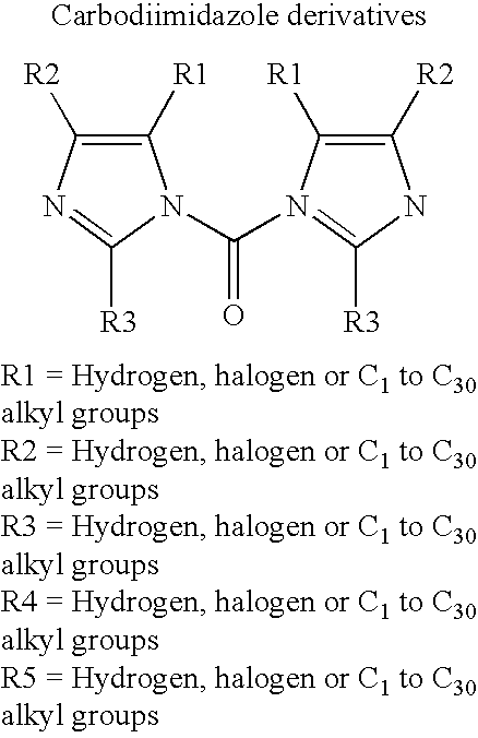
C1([R1])=C([R2])N=C([R3])N1C(=O)N1=C([R3])NC([R2])=C1[R1]
